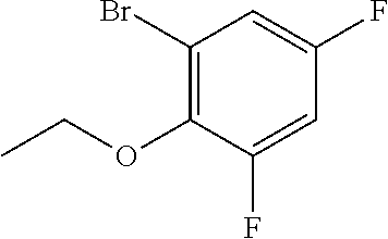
C1(Br)=C(OCC)C(F)=CC(F)=C1
